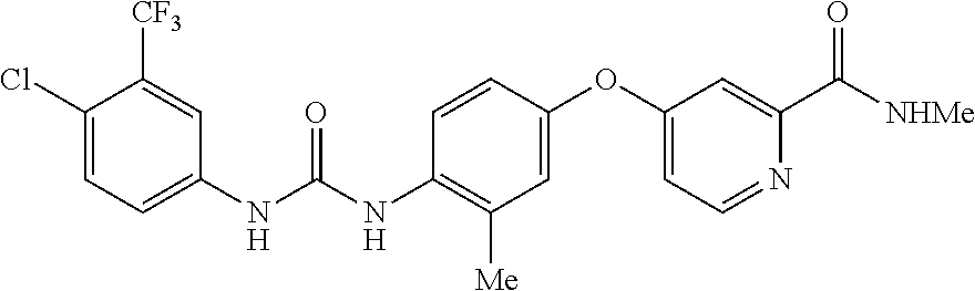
C1(Cl)=CC=C(NC(NC2=C([Me])C=C(OC3=CC=NC(C([NHMe])=O)=C3)C=C2)=O)C=C1[CF3]
